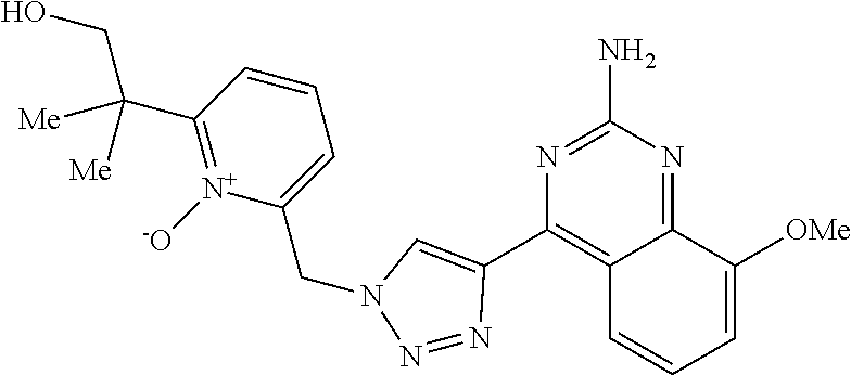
C1=CC(C([Me])([Me])CO)=[N+]([-O])C(CN2N=NC(C3=C4C(=NC(N)=N3)C([OMe])=CC=C4)=C2)=C1
